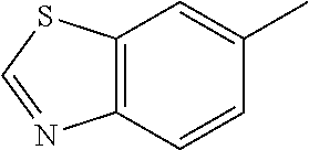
C12=C(C=C(C)C=C1)SC=N2
